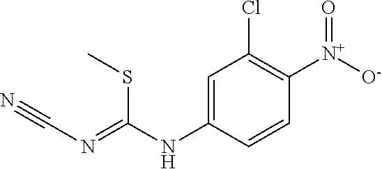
C(SC)(NC1=CC(Cl)=C([N+]([O-])=O)C=C1)=NC#N
